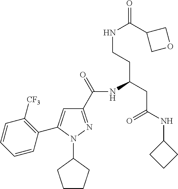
C1(C(=O)NC(CC(NC2CCC2)=O)CCNC(=O)C2COC2)=NN(C2CCCC2)C(C2=C([CF3])C=CC=C2)=C1
